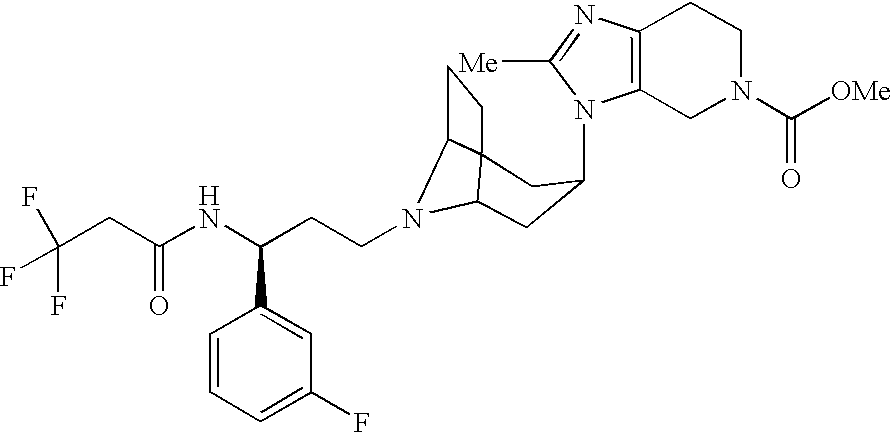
N1(C2CC3N(CCC(NC(CC(F)(F)F)=O)C4=CC(F)=CC=C4)C4C3(CC4)C2)C2=C(N=C1[Me])CCN(C([OMe])=O)C2
